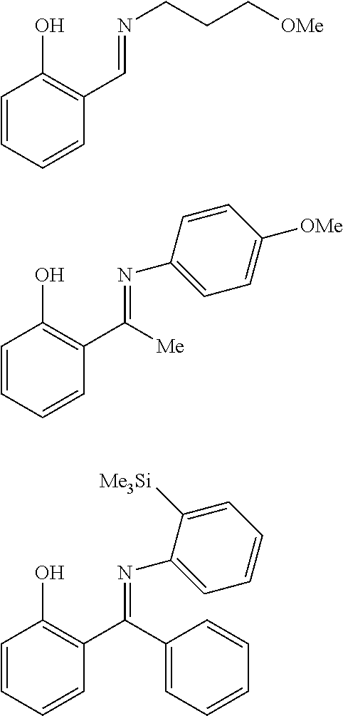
C1=CC=CC(C=NCCC[OMe])=C1O.C1=CC=CC(C(=NC2=CC=C([OMe])C=C2)[Me])=C1O.C1=CC=CC(C(=NC2=CC=CC=C2[Me3Si])C2=CC=CC=C2)=C1O
